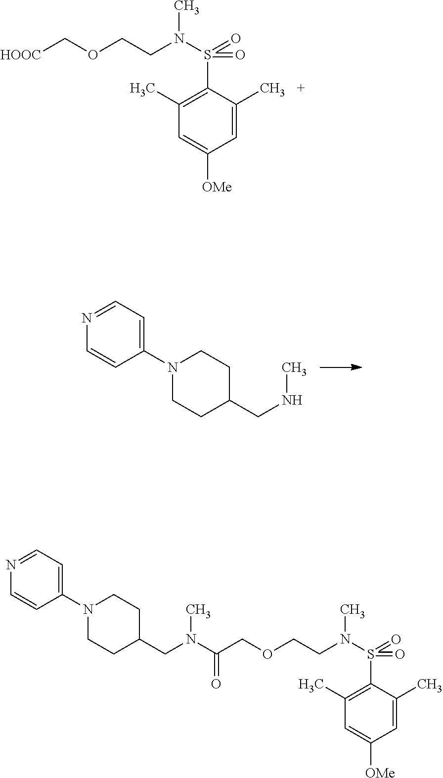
C1N(C2=CC=NC=C2)CCC(CNC)C1.[HOOC]COCCN(S(C1=C(C)C=C([OMe])C=C1C)(=O)=O)C.C1N(C2=CC=NC=C2)CCC(CN(C(COCCN(S(C2=C(C)C=C([OMe])C=C2C)(=O)=O)C)=O)C)C1
